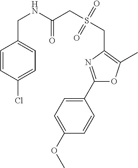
C1=CC(Cl)=CC=C1CNC(=O)CS(CC1=C(C)OC(C2=CC=C(OC)C=C2)=N1)(=O)=O
